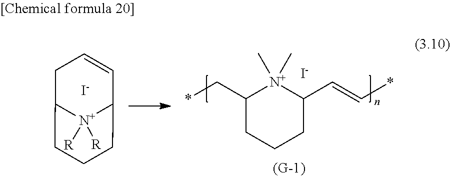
C1C2[N+]([R])([R])C(C=C1)CCC2.[I-].C1(C*)CCCC(C=C*)[N+]1(C)C.[I-]
